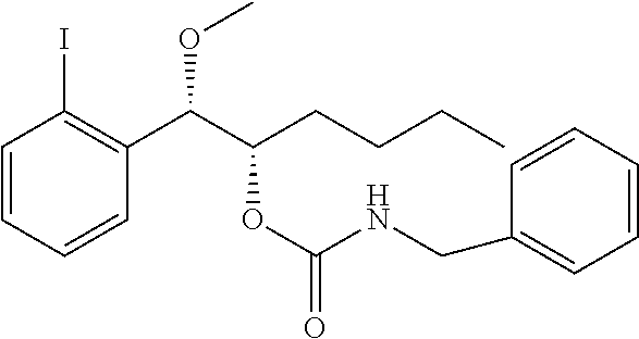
C1=CC=CC(C(C(CCCC)OC(=O)NCC2=CC=CC=C2)OC)=C1I
